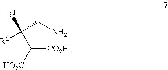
C([CO2H])([HO2C])C([R2])(CN)[R1]
